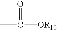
CC(=O)[OR10]
